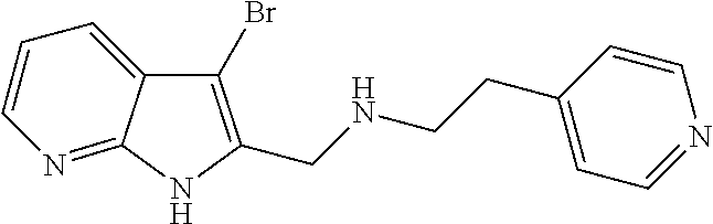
C1(Br)=C(CNCCC2=CC=NC=C2)NC2=NC=CC=C12
